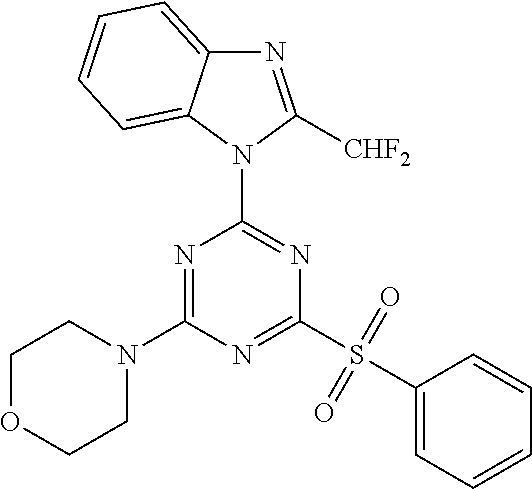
N1(C2=NC(S(C3=CC=CC=C3)(=O)=O)=NC(N3CCOCC3)=N2)C([CHF2])=NC2=CC=CC=C12
